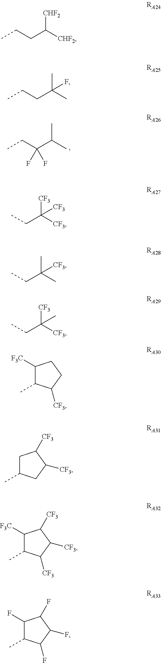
CCC(C(C)C)(F)F.CCCC([CHF2])[CHF2].CCCC(C)(C)F.CCC([CF3])([CF3])[CF3].CCC(C)(C)[CF3].CCC([CF3])([CF3])C.C1([F3C])C(C)C([CF3])CC1.C1C(C)CC([CF3])C1[CF3].C1([F3C])C(C)C([CF3])C([CF3])C1[CF3].C1(F)C(C)C(F)C(F)C1F
